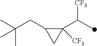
C1([CF3])(C(C)[CF3])C(CC(C)(C)C)C1
